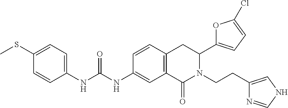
C1(SC)=CC=C(NC(NC2=CC3=C(C=C2)CC(C2=CC=C(Cl)O2)N(CCC2=CNC=N2)C3=O)=O)C=C1
